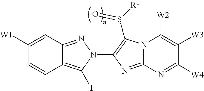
C1([W1])=CC2=NN(C3=C(S([R1])=O)N4C(=N3)N=C([W4])C([W3])=C4[W2])C(I)=C2C=C1
